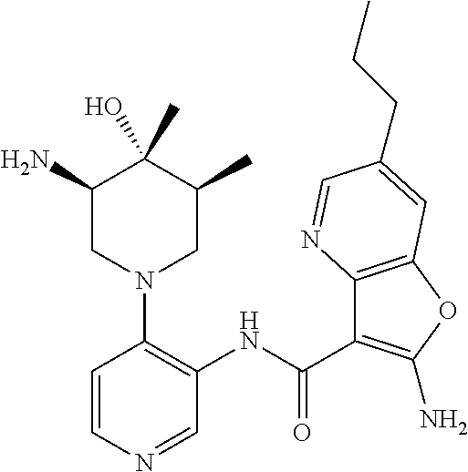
C1=CN=CC(NC(=O)C2=C(N)OC3=C2N=CC(CCC)=C3)=C1N1CC(C)C(C)(O)C(N)C1
